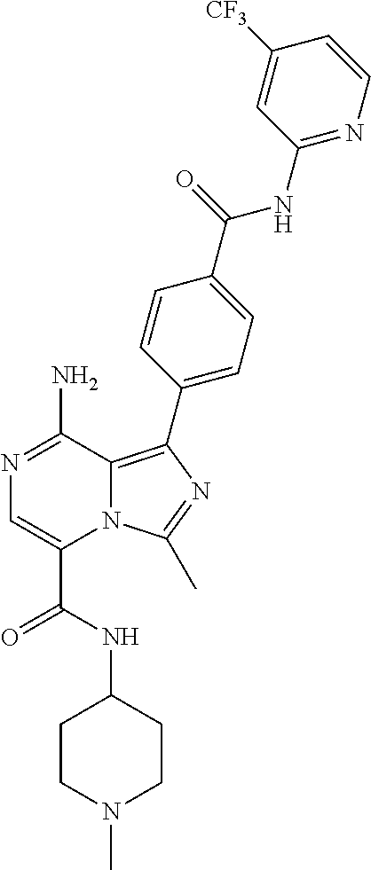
N1=C(N)C2=C(C3=CC=C(C(=O)NC4=NC=CC([CF3])=C4)C=C3)N=C(C)N2C(C(=O)NC2CCN(C)CC2)=C1
